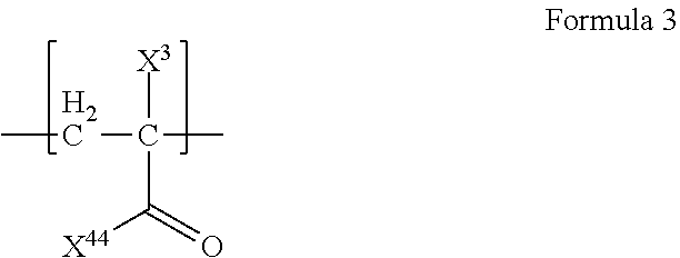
C(C(C)([X3])C([X44])=O)C
